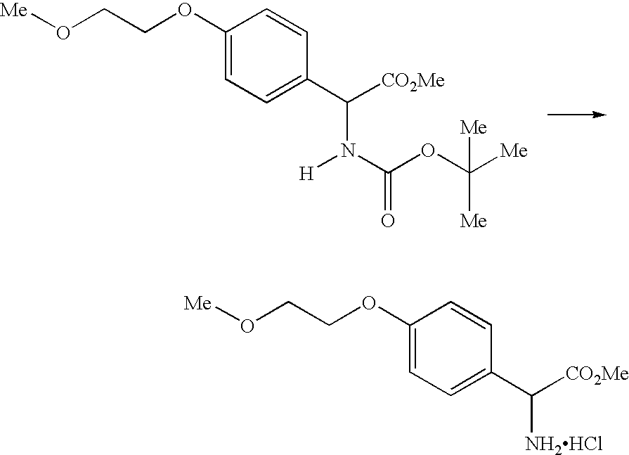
C1(OCCO[Me])=CC=C(C([CO2Me])N(C(OC([Me])([Me])[Me])=O)[H])C=C1.C1(OCCO[Me])=CC=C(C([CO2Me])[NH2HCl])C=C1
